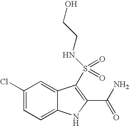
C1(Cl)=CC=C2C(=C1)C(S(=O)(=O)NCCO)=C(C(N)=O)N2
